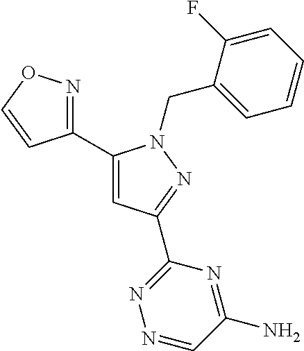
C1(C2=CC(C3=NN=CC(N)=N3)=NN2CC2=CC=CC=C2F)=NOC=C1
